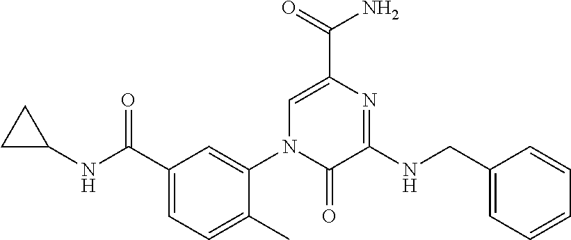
C1C(NC(C2=CC=C(C)C(N3C(=O)C(NCC4=CC=CC=C4)=NC(C(=O)N)=C3)=C2)=O)C1
